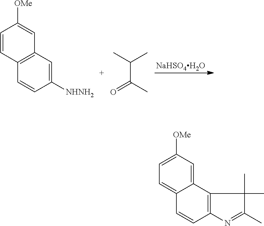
C1([NHNH2])=CC2=C(C=C1)C=CC([OMe])=C2.C(C(C)=O)(C)C.[NaHSO4H2O].C12=CC=C([OMe])C=C1C1=C(C=C2)N=C(C)C1(C)C
